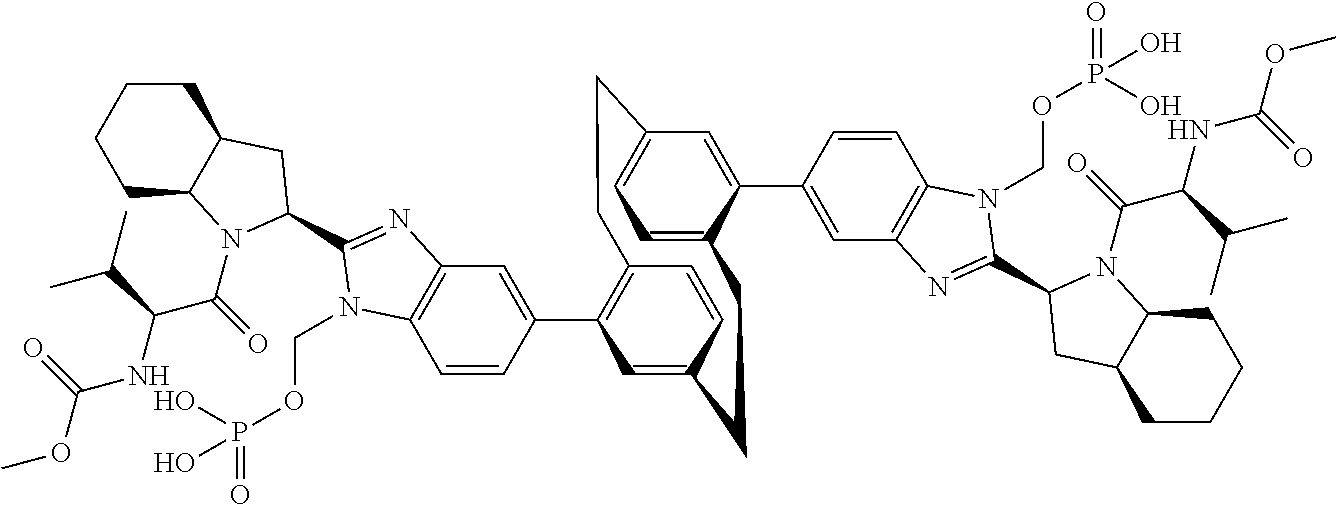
C1=CC(C2=C3C=CC(=C2)CCC2=CC=C(C=C2C2=CC4=C(C=C2)N(COP(=O)(O)O)C(C2N(C(C(NC(OC)=O)C(C)C)=O)C5CCCCC5C2)=N4)CC3)=CC2=C1N(COP(=O)(O)O)C(C1N(C(C(NC(OC)=O)C(C)C)=O)C3CCCCC3C1)=N2
